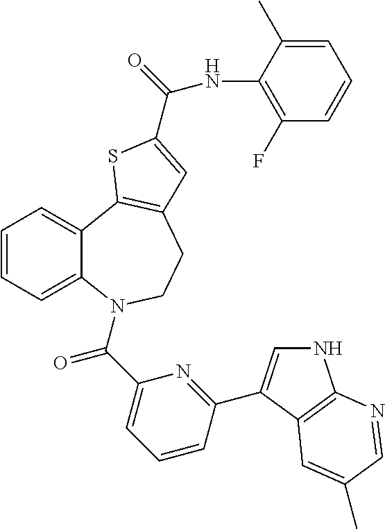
C1=CC=C2C(=C1)C1=C(CCN2C(C2=CC=CC(C3=CNC4=C3C=C(C)C=N4)=N2)=O)C=C(C(=O)NC2=C(F)C=CC=C2C)S1
